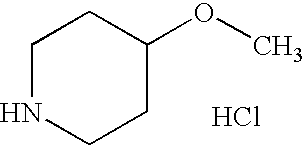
C1NCCC(OC)C1.Cl
